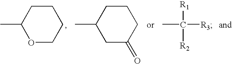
O1CCCCC1C.C1C(=O)CCCC1C.CC([R3])([R1])[R2]
